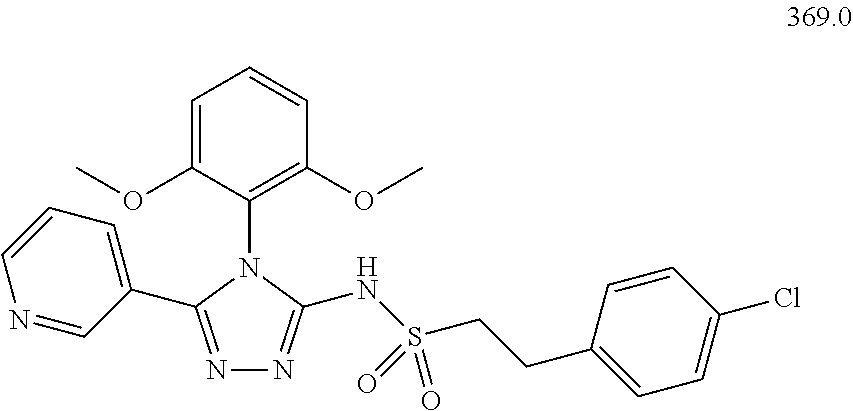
N1=C(C2=CC=CN=C2)N(C2=C(OC)C=CC=C2OC)C(NS(CCC2=CC=C(Cl)C=C2)(=O)=O)=N1
